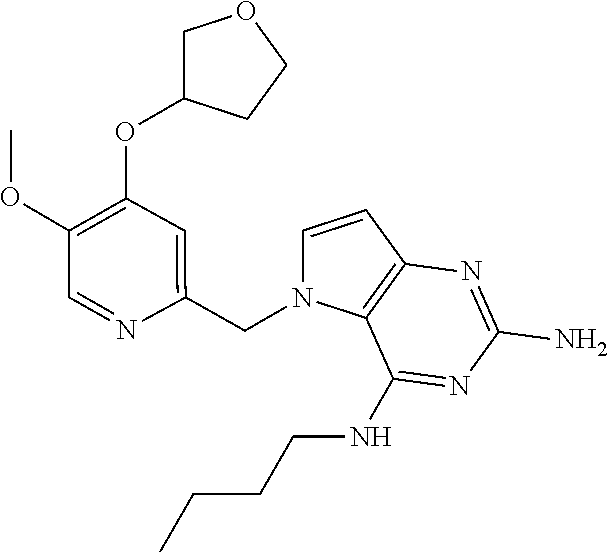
C1=CC2=C(N1CC1=CC(OC3COCC3)=C(OC)C=N1)C(NCCCC)=NC(N)=N2
